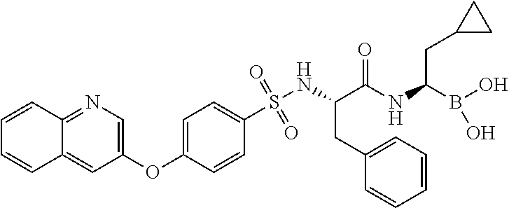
O=S(NC(C(NC(B(O)O)CC1CC1)=O)CC1=CC=CC=C1)(=O)C1=CC=C(OC2=CN=C3C(=C2)C=CC=C3)C=C1
